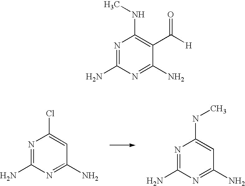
N1=C(N)N=C(N)C=C1Cl.N1=C(N)N=C(N)C=C1NC.N1=C(N)N=C(N)C(C([H])=O)=C1NC
